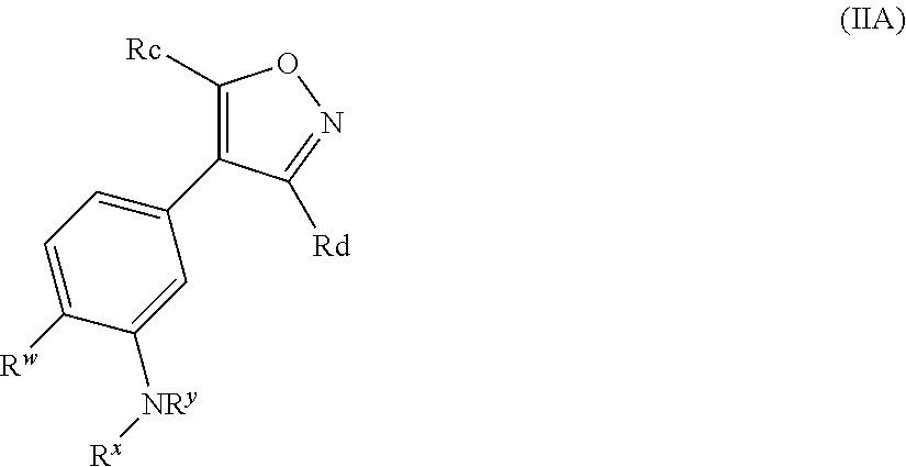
C1([Rc])=C(C2=CC=C([Rw])C([NRy][Rx])=C2)C([Rd])=NO1
